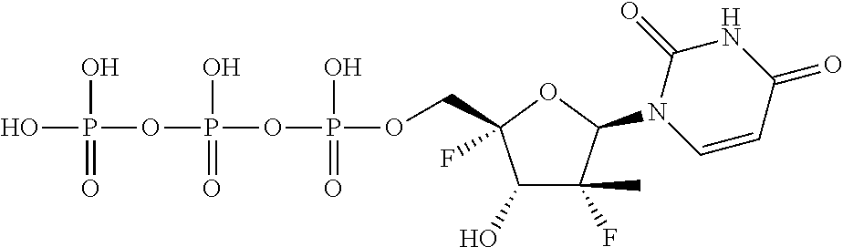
C1(O)C(F)(C)C(N2C=CC(=O)NC2=O)OC1(COP(OP(OP(O)(=O)O)(=O)O)(=O)O)F
